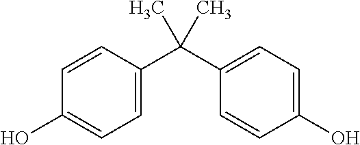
C1=CC(C(C2=CC=C(O)C=C2)(C)C)=CC=C1O
